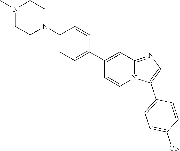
N12C(=NC=C1C1=CC=C([CN])C=C1)C=C(C1=CC=C(N3CCN(C)CC3)C=C1)C=C2
